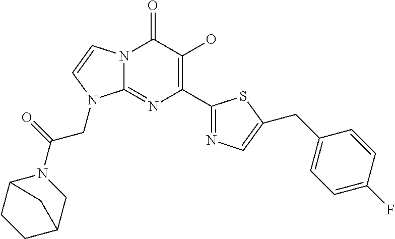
N12C(=NC(C3=NC=C(CC4=CC=C(F)C=C4)S3)=C(O)C1=O)N(CC(N1C3CCC(C1)C3)=O)C=C2
